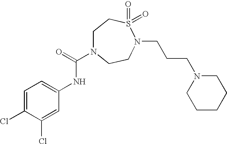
C1=C(Cl)C(Cl)=CC(NC(N2CCS(=O)(=O)N(CCCN3CCCCC3)CC2)=O)=C1
